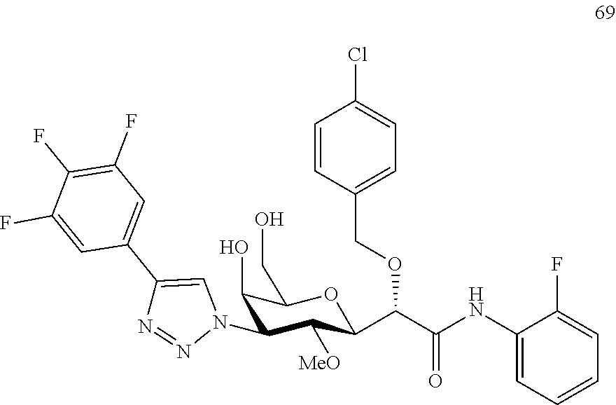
C1(O)C(N2C=C(C3=CC(F)=C(F)C(F)=C3)N=N2)C([MeO])C(C(C(NC2=CC=CC=C2F)=O)OCC2=CC=C(Cl)C=C2)OC1CO
